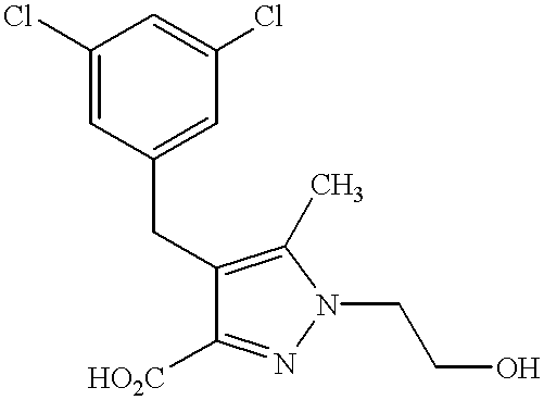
C1(Cl)=CC(CC2=C(C)N(CCO)N=C2[HO2C])=CC(Cl)=C1
